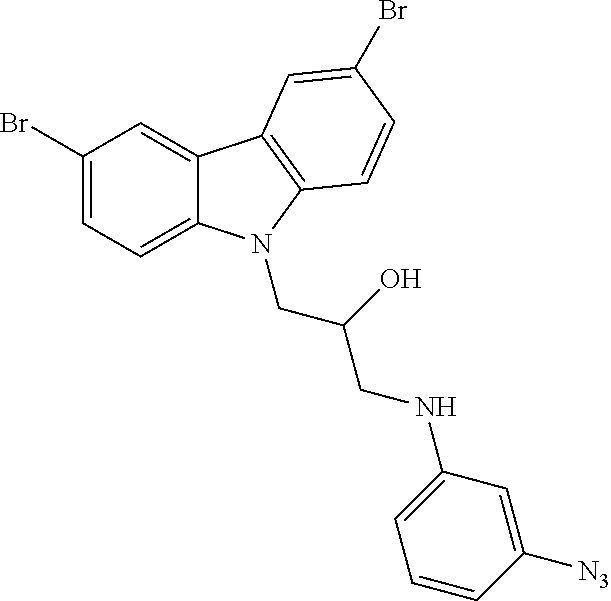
C1(Br)=CC=C2C(=C1)C1=C(N2CC(O)CNC2=CC=CC([N3])=C2)C=CC(Br)=C1
